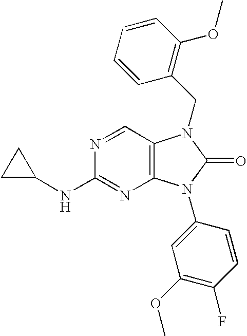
N1=CC2=C(N=C1NC1CC1)N(C1=CC(OC)=C(F)C=C1)C(=O)N2CC1=C(OC)C=CC=C1
